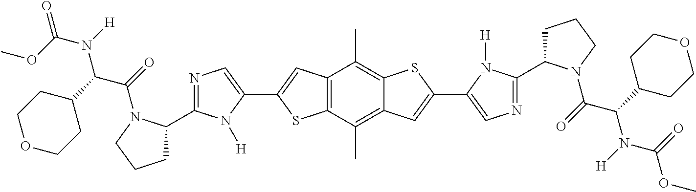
COC(N([H])C(C1CCOCC1)C(=O)N1C(C2=NC=C(C3=CC4=C(S3)C(C)=C3C(=C4C)SC(C4=CN=C(C5CCCN5C(C(N(C(OC)=O)[H])C5CCOCC5)=O)N4[H])=C3)N2[H])CCC1)=O
